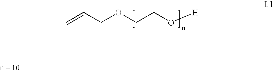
C=CCOCCO[H]
